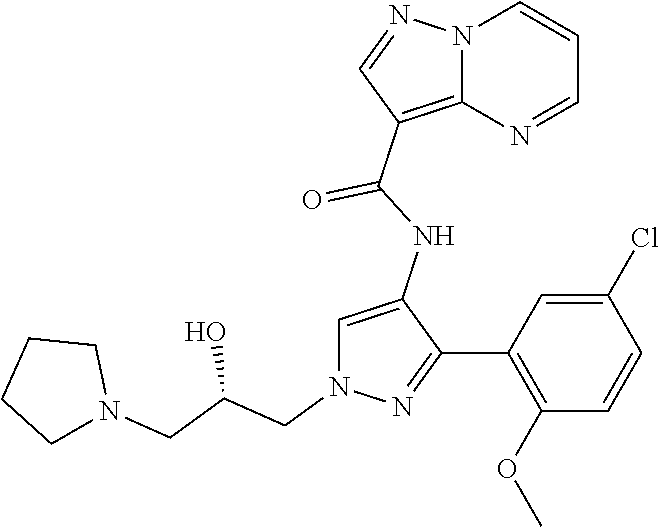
N12C(=C(C(NC3=CN(CC(CN4CCCC4)O)N=C3C3=C(OC)C=CC(Cl)=C3)=O)C=N1)N=CC=C2
